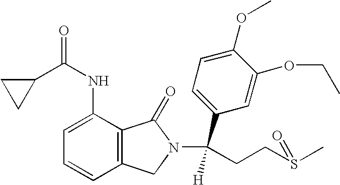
C1=C(NC(=O)C2CC2)C2=C(C=C1)CN(C(C1=CC=C(OC)C(OCC)=C1)([H])CCS(C)=O)C2=O
